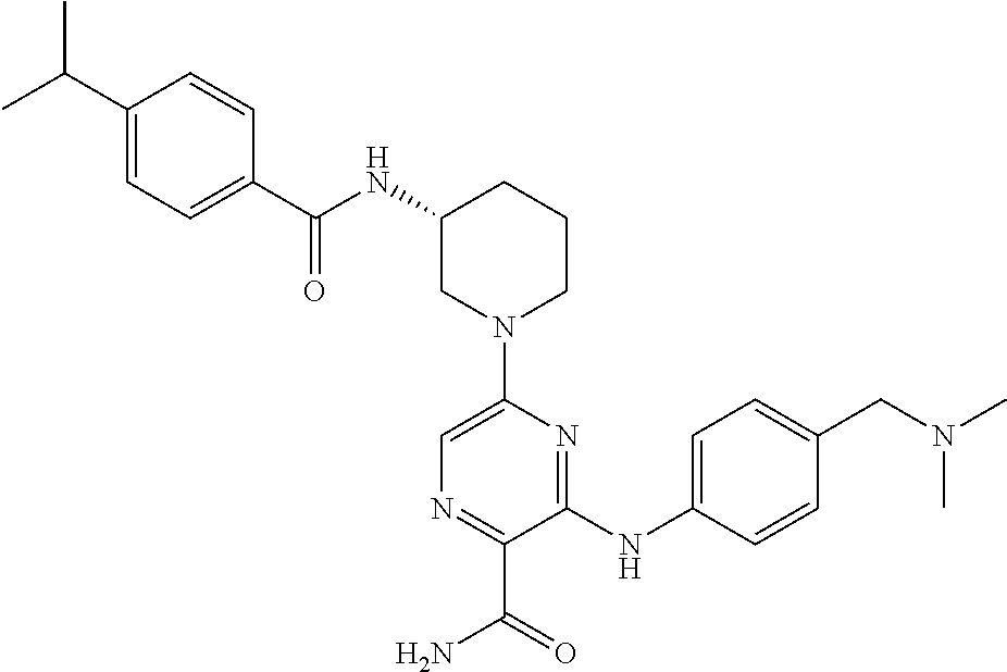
C1N(C2=CN=C(C(=O)N)C(NC3=CC=C(CN(C)C)C=C3)=N2)CCCC1NC(=O)C1=CC=C(C(C)C)C=C1
